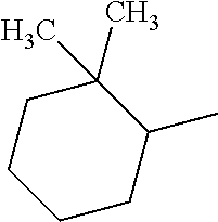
C1CC(C)C(C)(C)CC1
